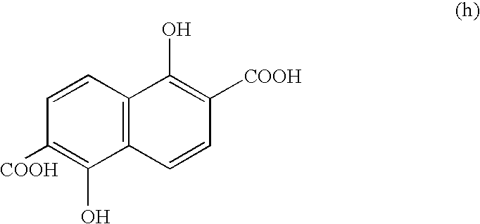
C1([COOH])=C(O)C2=C(C=C1)C(O)=C([COOH])C=C2
